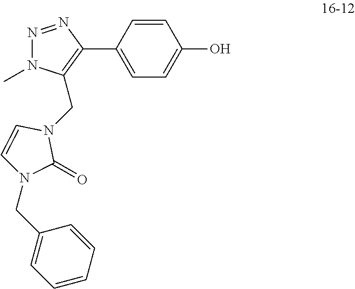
N1=NC(C2=CC=C(O)C=C2)=C(CN2C=CN(CC3=CC=CC=C3)C2=O)N1C
